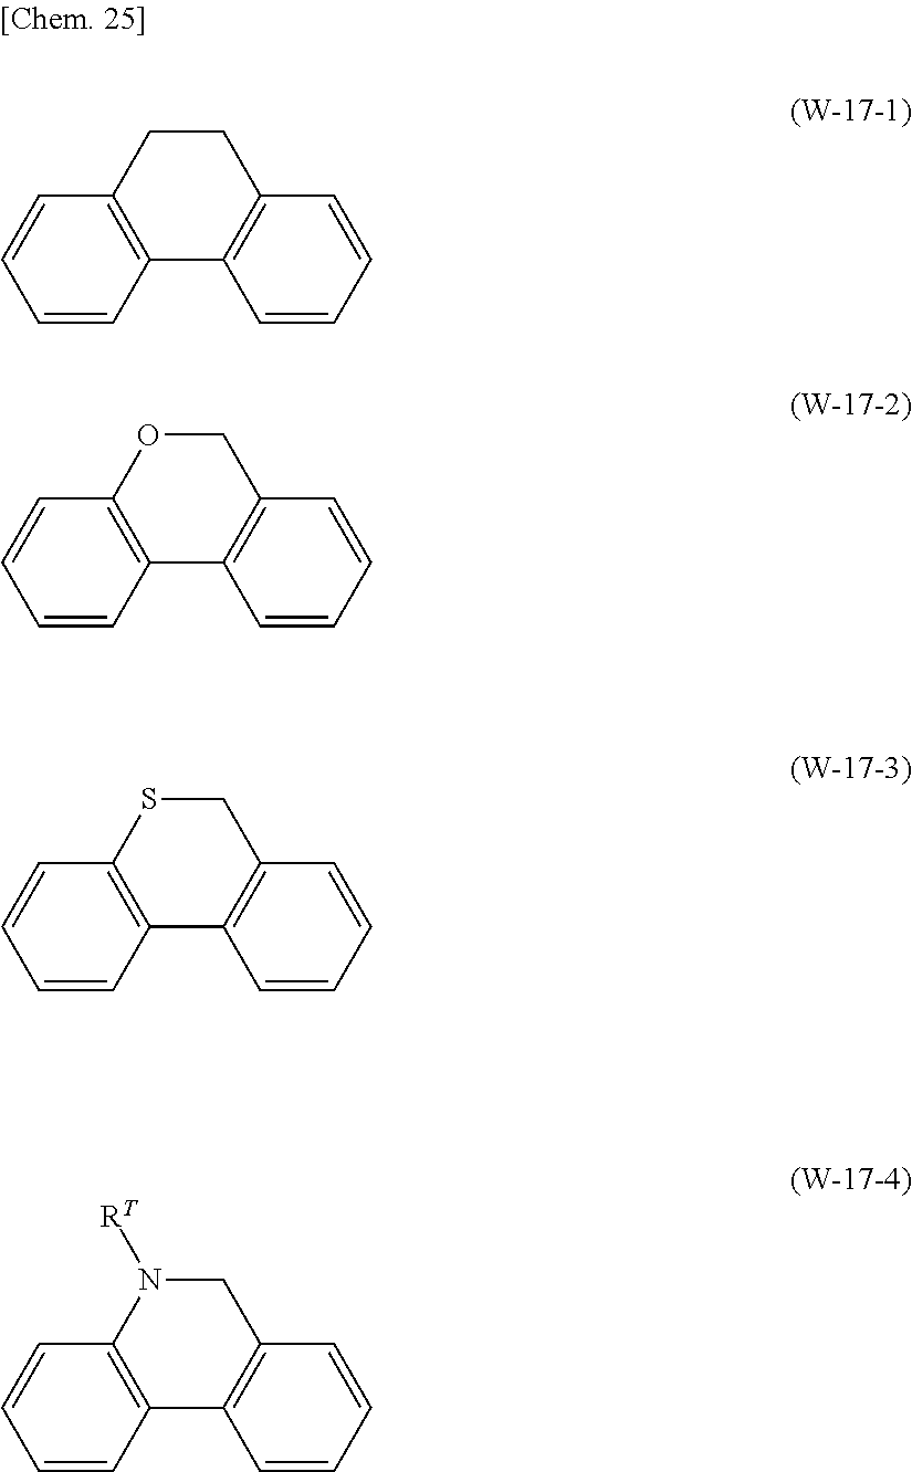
C1=CC2=C(C=C1)CCC1=C2C=CC=C1.C1=CC2=C(C=C1)OCC1=C2C=CC=C1.C1=CC2=C(C=C1)SCC1=C2C=CC=C1.C1=CC2=C(C=C1)N([RT])CC1=C2C=CC=C1
